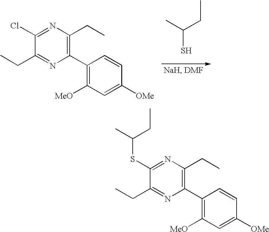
C1(Cl)=NC(CC)=C(C2=C([MeO])C=C([OMe])C=C2)N=C1CC.CC(CC)S.C1(SC(CC)C)=NC(CC)=C(C2=C([MeO])C=C([OMe])C=C2)N=C1CC
